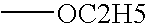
C[OC2H5]
